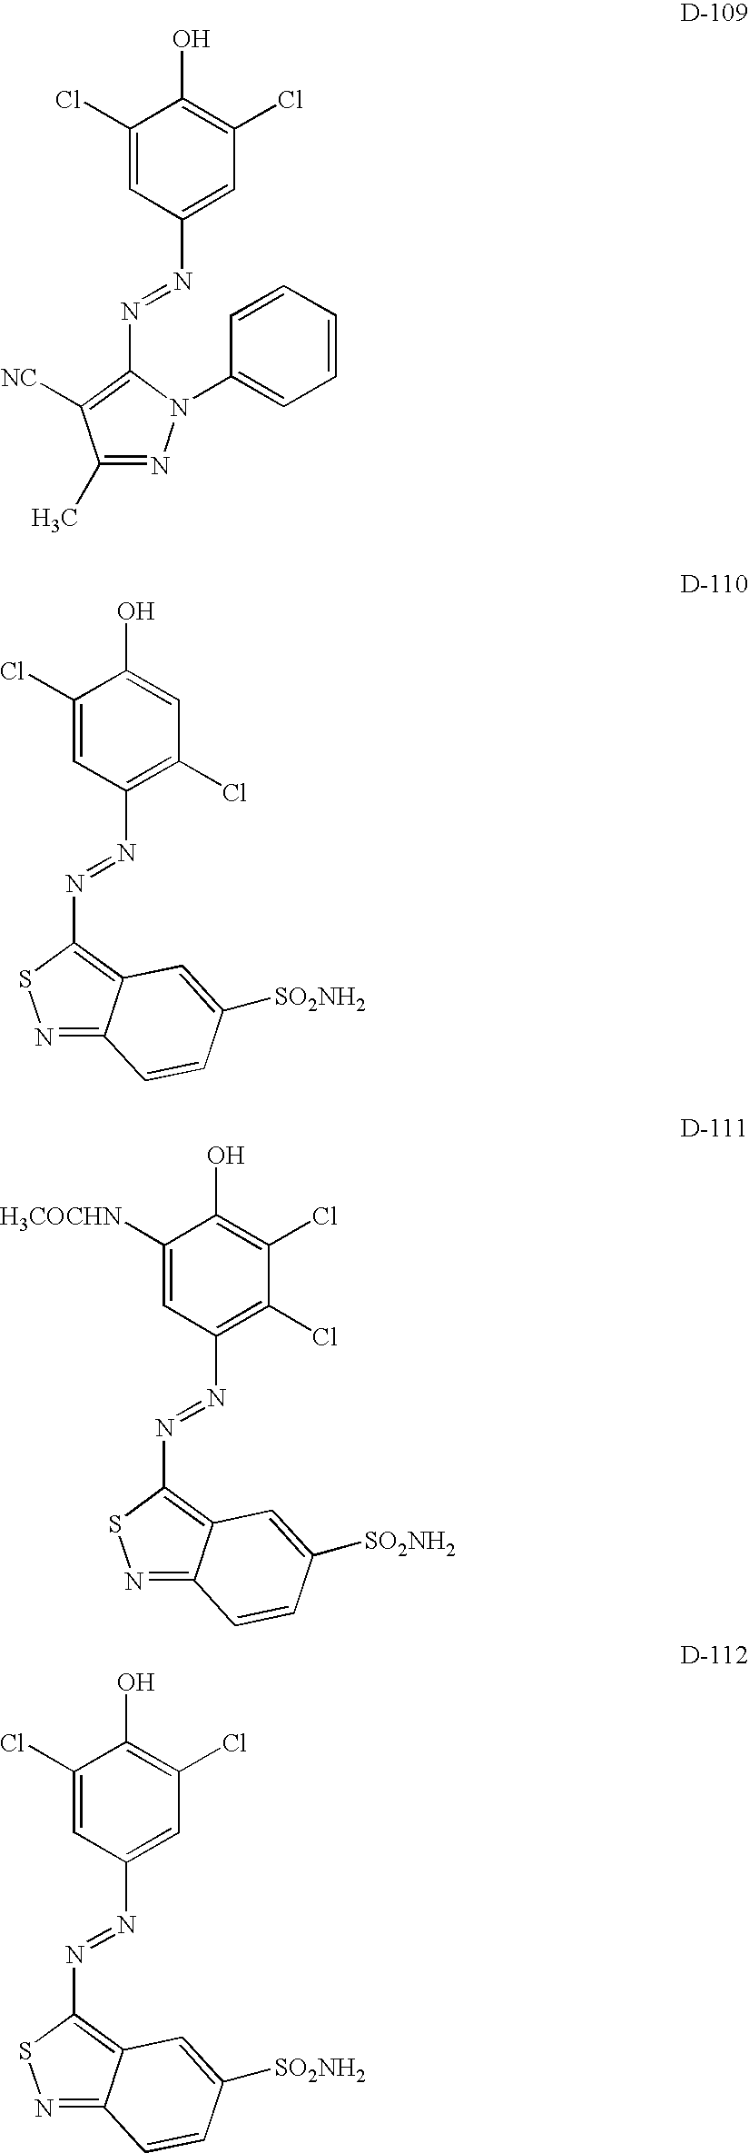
C1(Cl)=CC(N=NC2=C([NC])C(C)=NN2C2=CC=CC=C2)=CC(Cl)=C1O.C1(Cl)=CC(N=NC2=C3C(=NS2)C=CC([SO2NH2])=C3)=C(Cl)C=C1O.C1([H3COCHN])=CC(N=NC2=C3C(=NS2)C=CC([SO2NH2])=C3)=C(Cl)C(Cl)=C1O.C1(Cl)=CC(N=NC2=C3C(=NS2)C=CC([SO2NH2])=C3)=CC(Cl)=C1O
